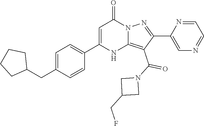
C(C1CCCC1)C1=CC=C(C2=CC(=O)N3C(=C(C(N4CC(CF)C4)=O)C(C4=CN=CC=N4)=N3)N2)C=C1
